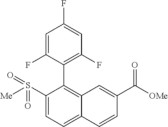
C1(S([Me])(=O)=O)=CC=C2C(=C1C1=C(F)C=C(F)C=C1F)C=C(C([OMe])=O)C=C2
